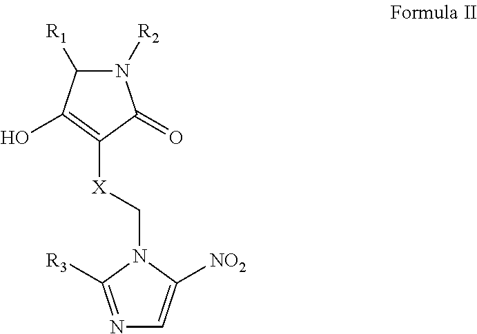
N1([R2])C([R1])C(O)=C([X]CN2C([R3])=NC=C2[NO2])C1=O
